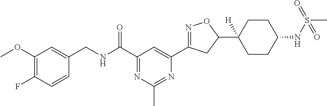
C1(OC)=C(F)C=CC(CNC(C2=NC(C)=NC(C3=NOC(C4([H])CCC(NS(C)(=O)=O)CC4)C3)=C2)=O)=C1
